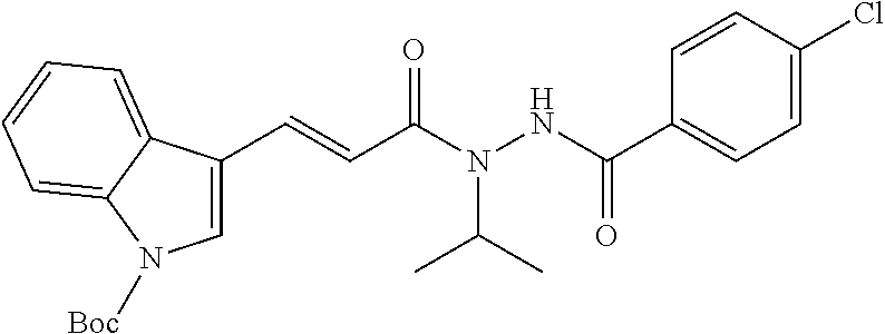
C1=CC(Cl)=CC=C1C(NN(C(C=CC1=CN([Boc])C2=CC=CC=C12)=O)C(C)C)=O
